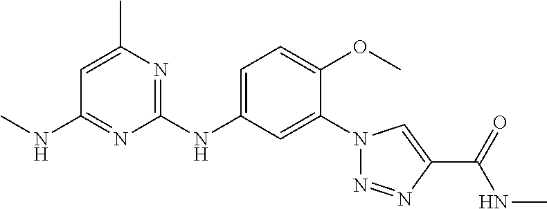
C1(N2N=NC(C(NC)=O)=C2)=CC(NC2=NC(C)=CC(NC)=N2)=CC=C1OC
